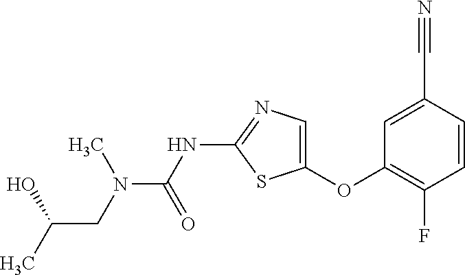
C1=C(C#N)C=CC(F)=C1OC1=CN=C(NC(=O)N(CC(C)O)C)S1
